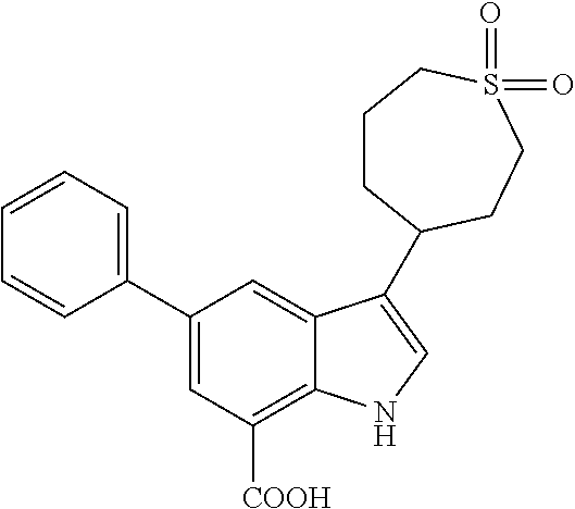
C1(C2=CC=CC=C2)=CC([COOH])=C2C(=C1)C(C1CCCS(=O)(=O)CC1)=CN2
